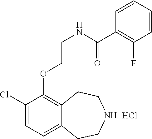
C1(Cl)=CC=C2C(=C1OCCNC(=O)C1=C(F)C=CC=C1)CCNCC2.Cl
